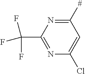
C1([#])=NC(C(F)(F)F)=NC(Cl)=C1
